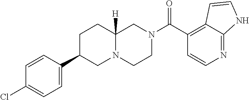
N1=C2C(=C(C(N3CCN4C([H])(C3)CCC(C3=CC=C(Cl)C=C3)C4)=O)C=C1)C=CN2
